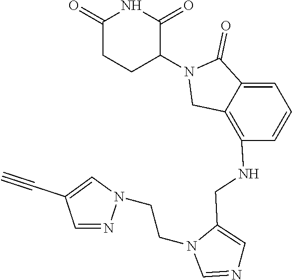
C1=NN(CCN2C=NC=C2CNC2=C3C(=CC=C2)C(=O)N(C2C(=O)NC(=O)CC2)C3)C=C1C#C
